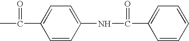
CC(C1=CC=C(NC(C2=CC=CC=C2)=O)C=C1)=O
